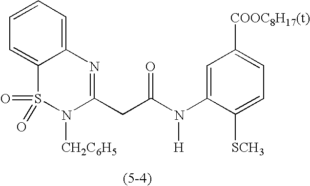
C1=CC=C2C(=C1)S(=O)(=O)N([CH2C6H5])C(CC(N(C1=CC([COOC8H17(t)])=CC=C1[SCH3])[H])=O)=N2
